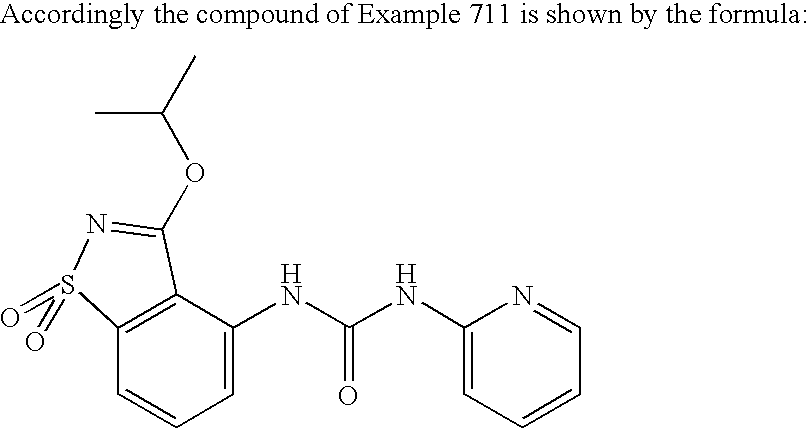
C12=C(C(NC(NC3=CC=CC=N3)=O)=CC=C1)C(OC(C)C)=NS2(=O)=O
